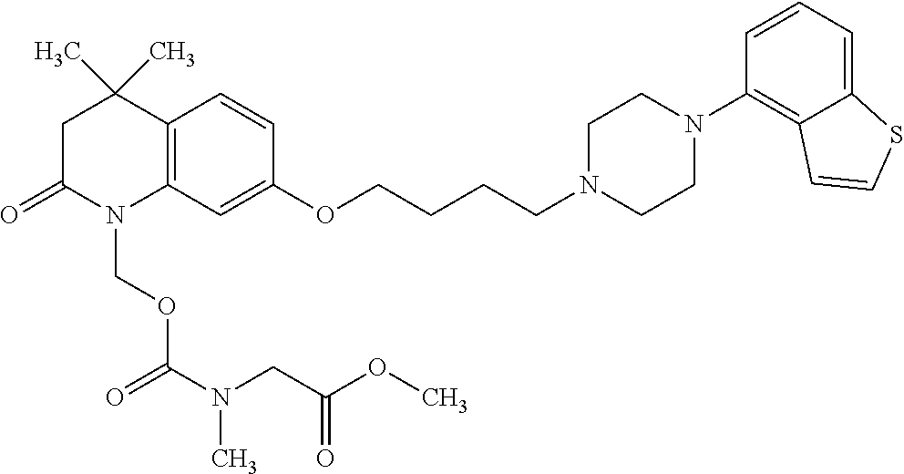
C12=C(C=C(OCCCCN3CCN(C4=C5C(=CC=C4)SC=C5)CC3)C=C1)N(COC(N(CC(OC)=O)C)=O)C(=O)CC2(C)C
